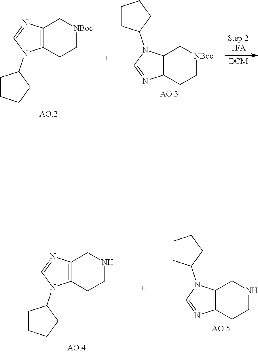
C12=C(CC[NBoc]C1)N(C1CCCC1)C=N2.C12C(CC[NBoc]C1)N=CN2C1CCCC1.C12=C(CCNC1)N(C1CCCC1)C=N2.C12=C(CCNC1)N=CN2C1CCCC1
